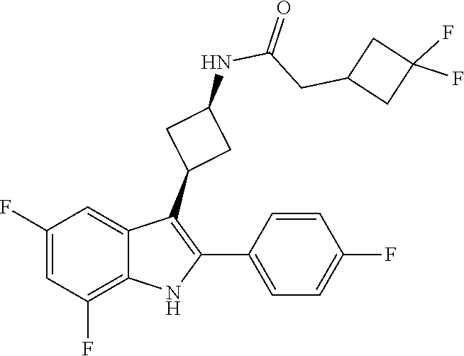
C(CC1CC(F)(F)C1)(NC1CC(C2=C(C3=CC=C(F)C=C3)NC3=C(F)C=C(F)C=C23)C1)=O
